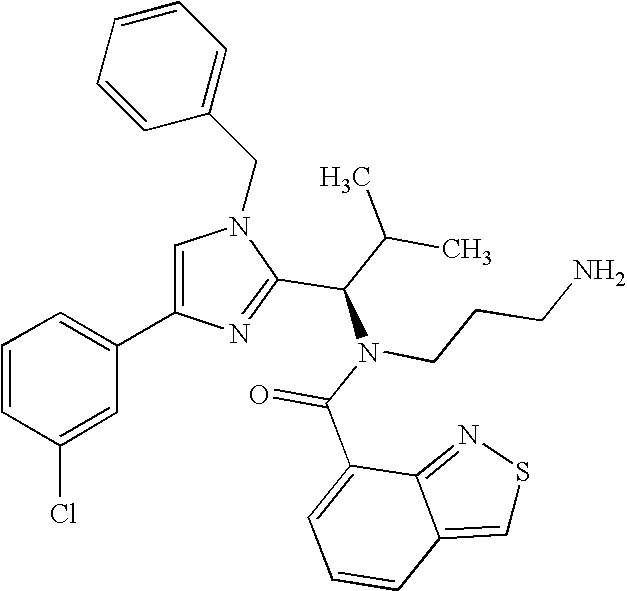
N1(CC2=CC=CC=C2)C=C(C2=CC=CC(Cl)=C2)N=C1C(C(C)C)N(C(C1=CC=CC2=CSN=C12)=O)CCCN
